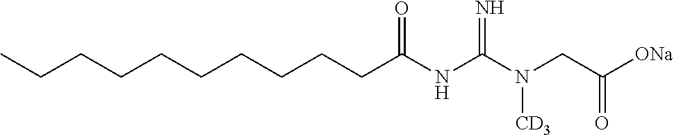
CCCCCCCCCCC(NC(N(CC([ONa])=O)[CD3])=N)=O
